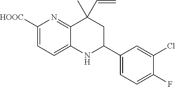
C1([HOOC])=CC=C2C(=N1)C(C)(C=C)CC(C1=CC=C(F)C(Cl)=C1)N2
